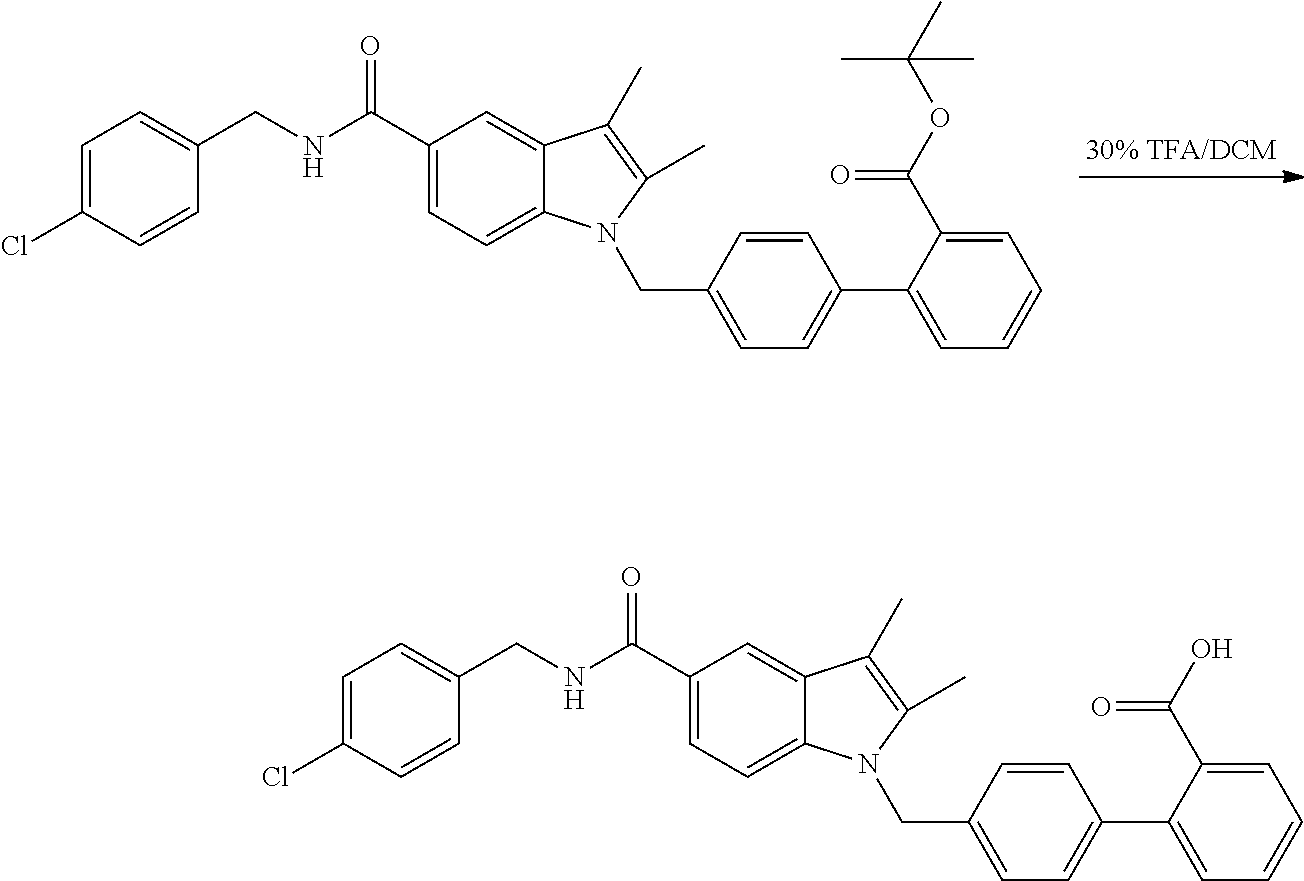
C1(C(=O)NCC2=CC=C(Cl)C=C2)=CC=C2C(=C1)C(C)=C(C)N2CC1=CC=C(C2=CC=CC=C2C(OC(C)(C)C)=O)C=C1.C1(C(=O)NCC2=CC=C(Cl)C=C2)=CC=C2C(=C1)C(C)=C(C)N2CC1=CC=C(C2=CC=CC=C2C(O)=O)C=C1
